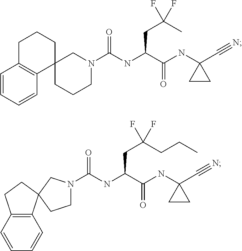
C1CN(C(NC(C(NC2(C#N)CC2)=O)CC(C)(F)F)=O)CC2(C1)C1=C(CCC2)C=CC=C1.C(NC(C(NC1(C#N)CC1)=O)CC(CCC)(F)F)(=O)N1CCC2(C1)C1=C(CC2)C=CC=C1
